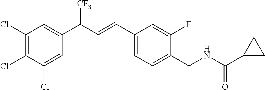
C1(Cl)=CC(C(C=CC2=CC=C(CNC(C3CC3)=O)C(F)=C2)[CF3])=CC(Cl)=C1Cl
